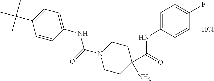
C1=CC(NC(N2CCC(C(NC3=CC=C(F)C=C3)=O)(N)CC2)=O)=CC=C1C(C)(C)C.Cl
